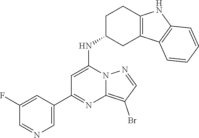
C1=C(NC2CC3=C(CC2)NC2=C3C=CC=C2)N2C(=C(Br)C=N2)N=C1C1=CN=CC(F)=C1
